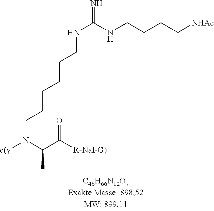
C(CNC(NCCCCCCN([c(y])C(C)C([R-NaI-G)])=O)=N)CC[NHAc]
